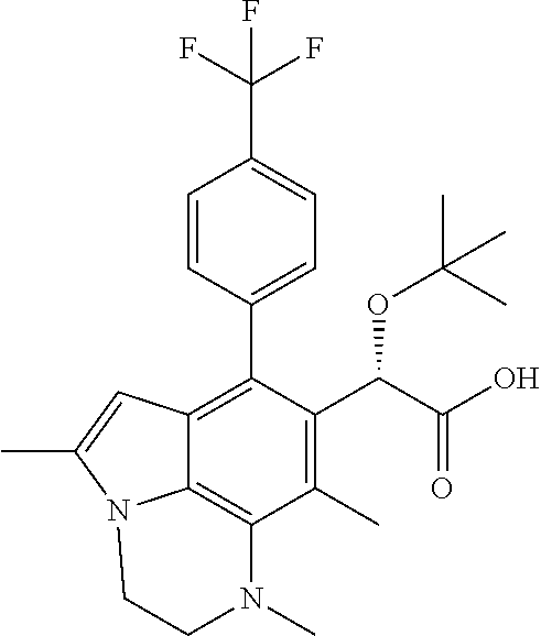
C1=CC(C2=C3C4=C(C(C)=C2C(C(=O)O)OC(C)(C)C)N(C)CCN4C(C)=C3)=CC=C1C(F)(F)F
